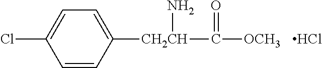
C1=CC([CH2CH](C([OCH3])=O)N)=CC=C1Cl.Cl
